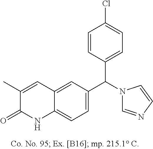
C1(C)=CC2=CC(C(N3C=NC=C3)C3=CC=C(Cl)C=C3)=CC=C2NC1=O
